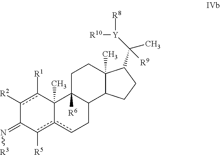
c1([R2])c([R1])C2(C)c(c([R5])C1=N[R3])cCC1C2([R6])CCC2(C)C1CCC2C([Y]([R8])[R10])(C)[R9]
